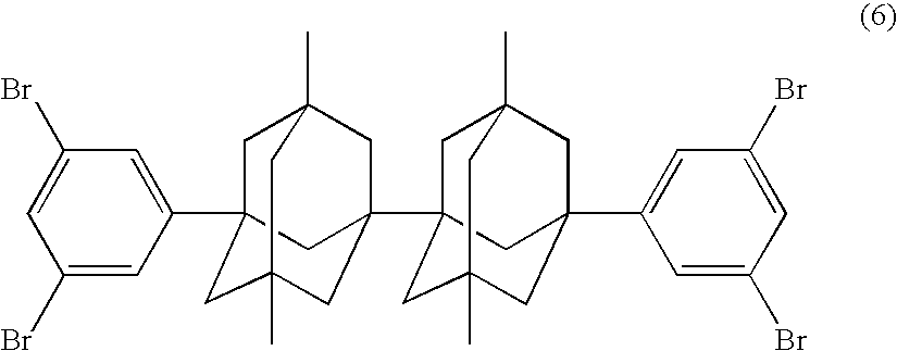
C1=C(C23CC4(C)CC(C56CC7(C)CC(C8=CC(Br)=CC(Br)=C8)(CC(C)(C5)C7)C6)(CC(C)(C2)C4)C3)C=C(Br)C=C1Br
